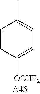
C1=CC([OCHF2])=CC=C1C
